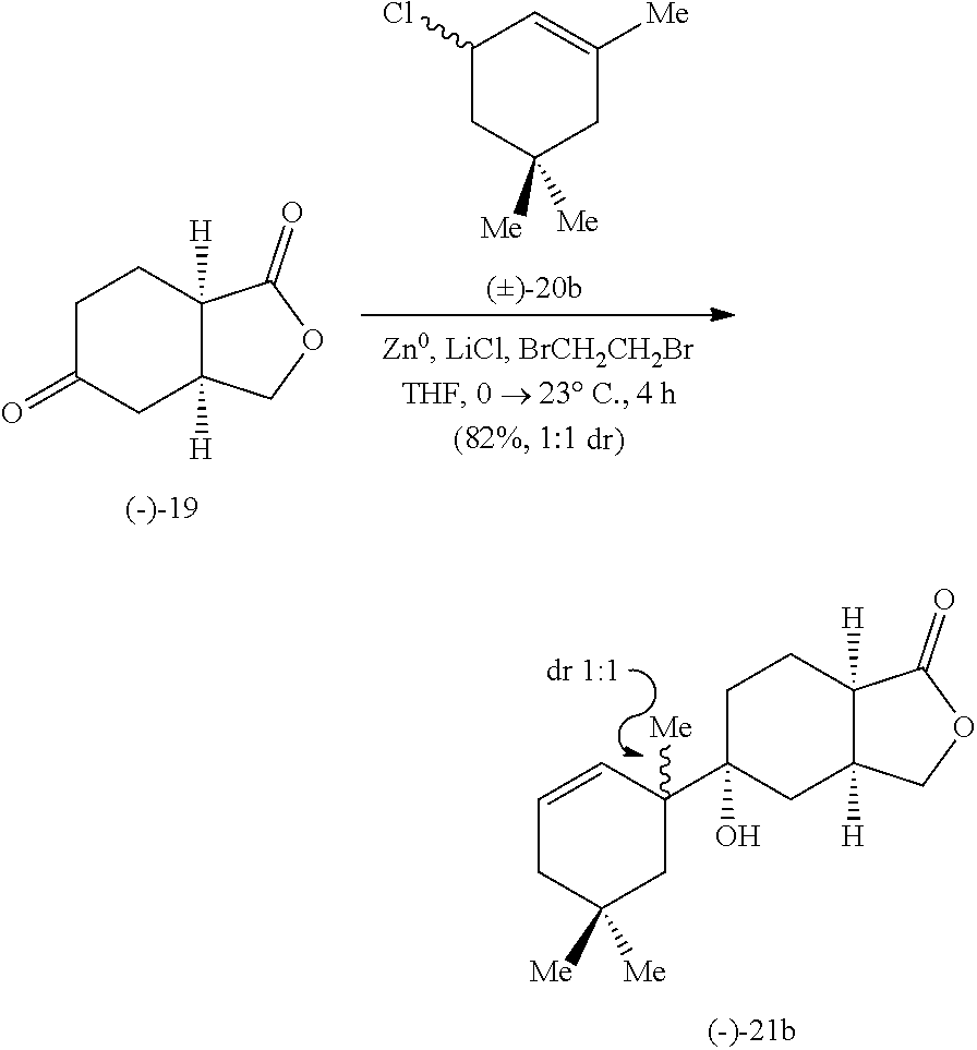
C1C(=O)CC2([H])C([H])(C1)C(=O)OC2.C1(Cl)CC([Me])([Me])CC([Me])=C1.C1C(C2([Me])CC([Me])([Me])CC=C2)(O)CC2([H])C([H])(C1)C(=O)OC2
